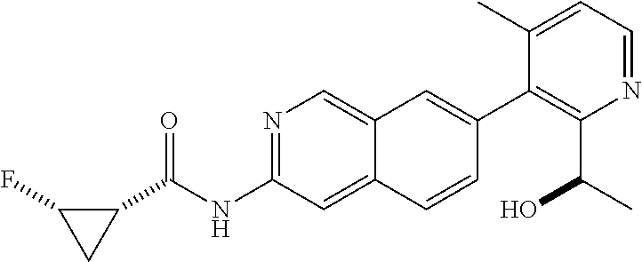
N1=C(NC(C2CC2F)=O)C=C2C(=C1)C=C(C1=C(C(C)O)N=CC=C1C)C=C2
